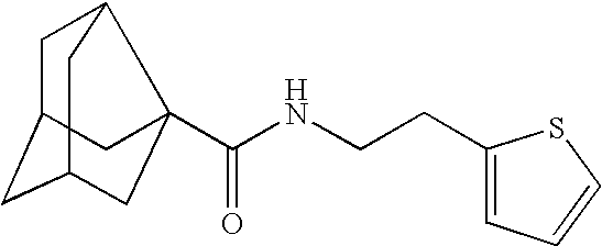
C1C2CC3CC(C(=O)NCCC4=CC=CS4)(C1C3)C2
